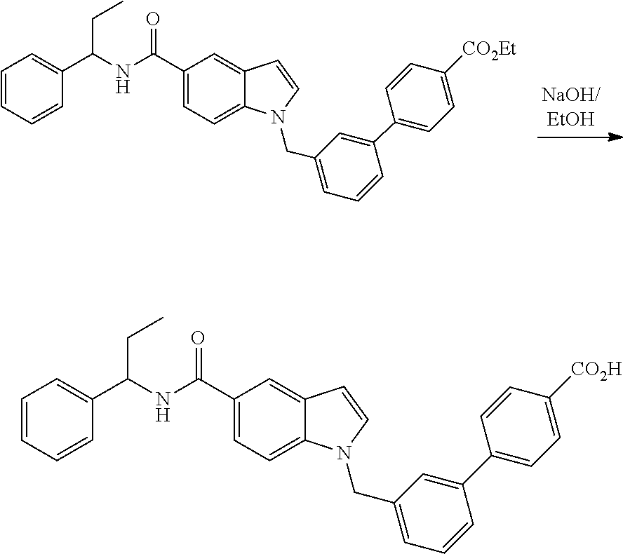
C1(C(NC(C2=CC=CC=C2)CC)=O)=CC=C2C(=C1)C=CN2CC1=CC=CC(C2=CC=C([CO2H])C=C2)=C1.C1(C(NC(C2=CC=CC=C2)CC)=O)=CC=C2C(=C1)C=CN2CC1=CC=CC(C2=CC=C([CO2Et])C=C2)=C1
